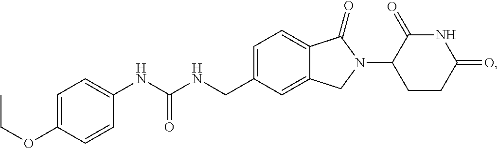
C1=C(CNC(NC2=CC=C(OCC)C=C2)=O)C=C2C(=C1)C(=O)N(C1CCC(=O)NC1=O)C2
